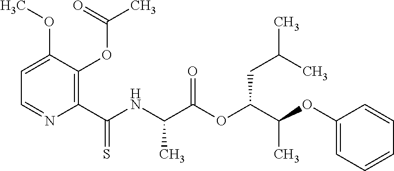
C1=C(OC)C(OC(=O)C)=C(C(NC(C(OC(C(OC2=CC=CC=C2)C)CC(C)C)=O)C)=S)N=C1
